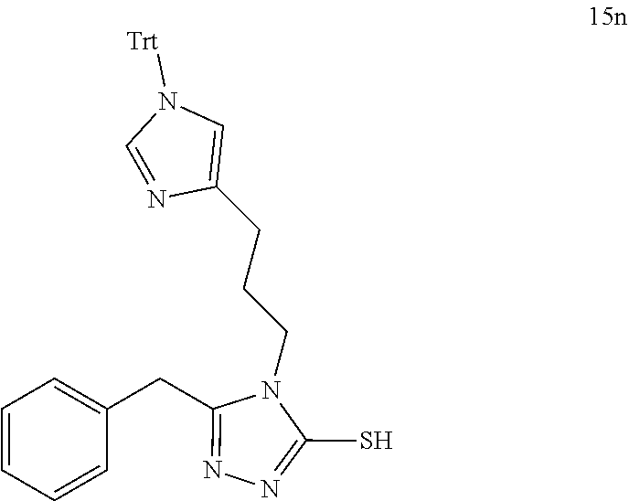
N1=CN([Trt])C=C1CCCN1C(S)=NN=C1CC1=CC=CC=C1
